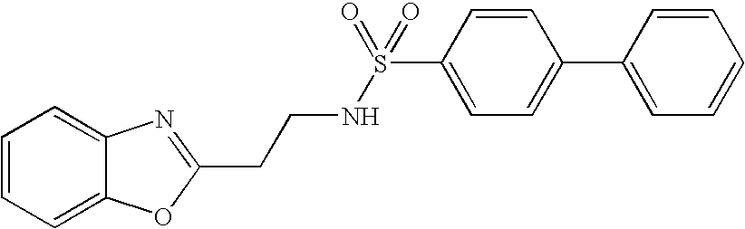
C1=CC=C2C(=C1)N=C(CCNS(C1=CC=C(C3=CC=CC=C3)C=C1)(=O)=O)O2
